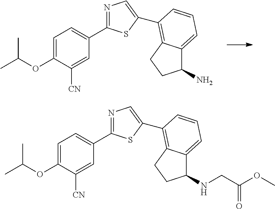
O(C1=CC=C(C2=NC=C(C3=C4C(=CC=C3)C(N)CC4)S2)C=C1[CN])C(C)C.O(C1=CC=C(C2=NC=C(C3=C4C(=CC=C3)C(NCC(OC)=O)CC4)S2)C=C1[CN])C(C)C
